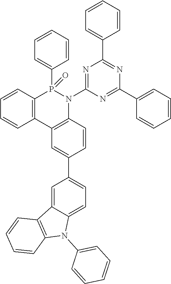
C12=C(C3=C(N(C4=NC(C5=CC=CC=C5)=NC(C5=CC=CC=C5)=N4)P1(=O)C1=CC=CC=C1)C=CC(C1=CC=C4C(=C1)C1=C(N4C4=CC=CC=C4)C=CC=C1)=C3)C=CC=C2
